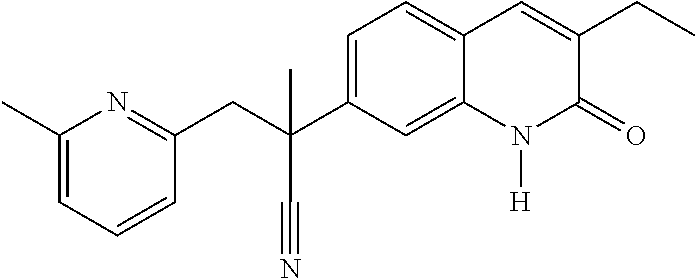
C(C1=NC(C)=CC=C1)C(C#N)(C1=CC=C2C(=C1)N([H])C(=O)C(CC)=C2)C
